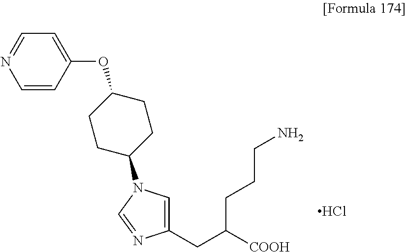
C1CC(N2C=C(CC([COOH])CCCN)N=C2)CCC1OC1=CC=NC=C1.Cl
